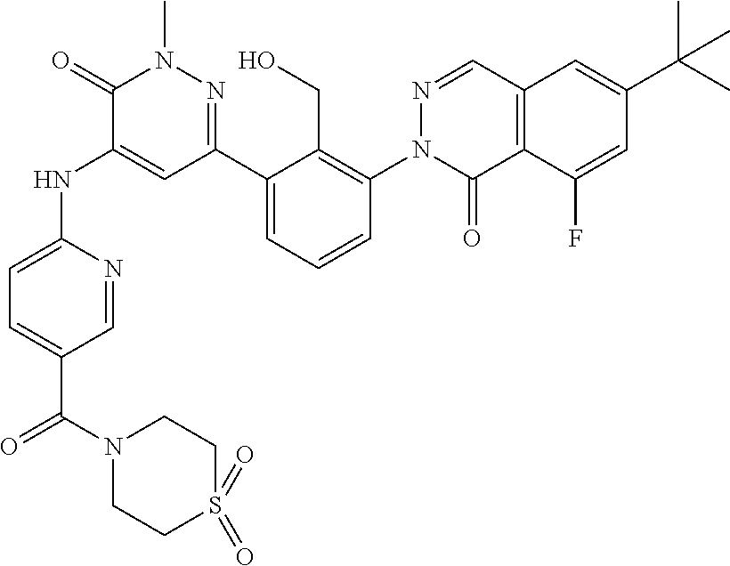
C1=NC(NC2=CC(C3=CC=CC(N4C(=O)C5=C(C=N4)C=C(C(C)(C)C)C=C5F)=C3CO)=NN(C)C2=O)=CC=C1C(N1CCS(=O)(=O)CC1)=O
